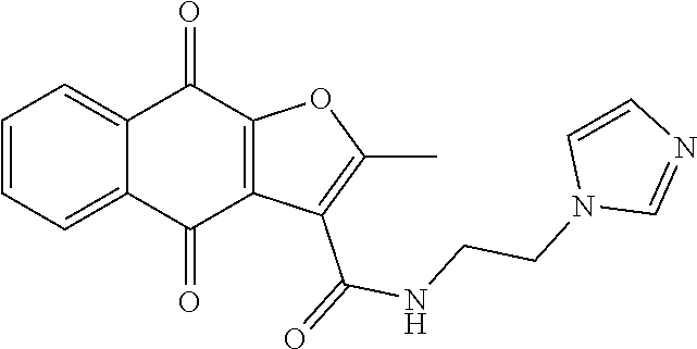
C1=C2C(=CC=C1)C(=O)C1=C(C2=O)C(C(NCCN2C=NC=C2)=O)=C(C)O1
